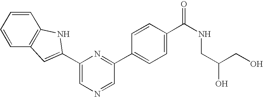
C1=C(C2=CC3=C(C=CC=C3)N2)N=C(C2=CC=C(C(NCC(CO)O)=O)C=C2)C=N1
